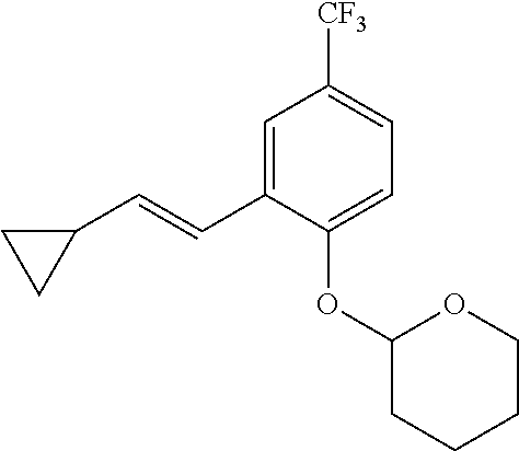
C1=C(C=CC2CC2)C(OC2CCCCO2)=CC=C1[CF3]
